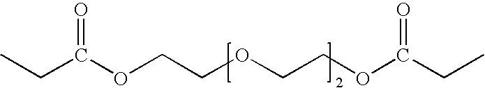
CCC(OCCOCCOC(CC)=O)=O
